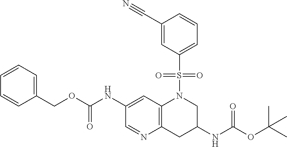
C1=CC=C(COC(NC2=CC3=C(N=C2)CC(NC(OC(C)(C)C)=O)CN3S(=O)(=O)C2=CC=CC(C#N)=C2)=O)C=C1
